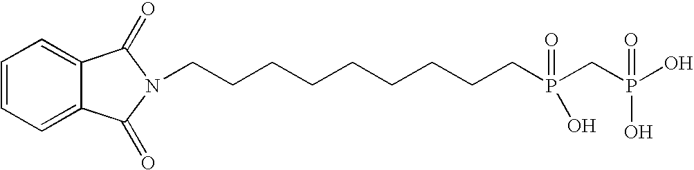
C1=CC=C2C(=C1)C(=O)N(CCCCCCCCCP(CP(O)(=O)O)(=O)O)C2=O
